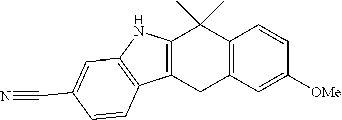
C12=C(C=C([OMe])C=C1)CC1=C(C2(C)C)NC2=C1C=CC(C#N)=C2
